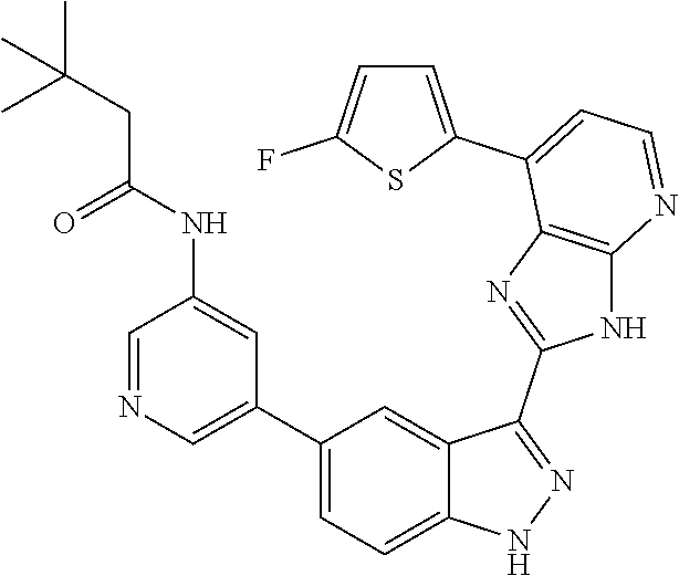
C1=NC=C(C2=CC=C3C(=C2)C(C2=NC4=C(N2)N=CC=C4C2=CC=C(F)S2)=NN3)C=C1NC(CC(C)(C)C)=O
